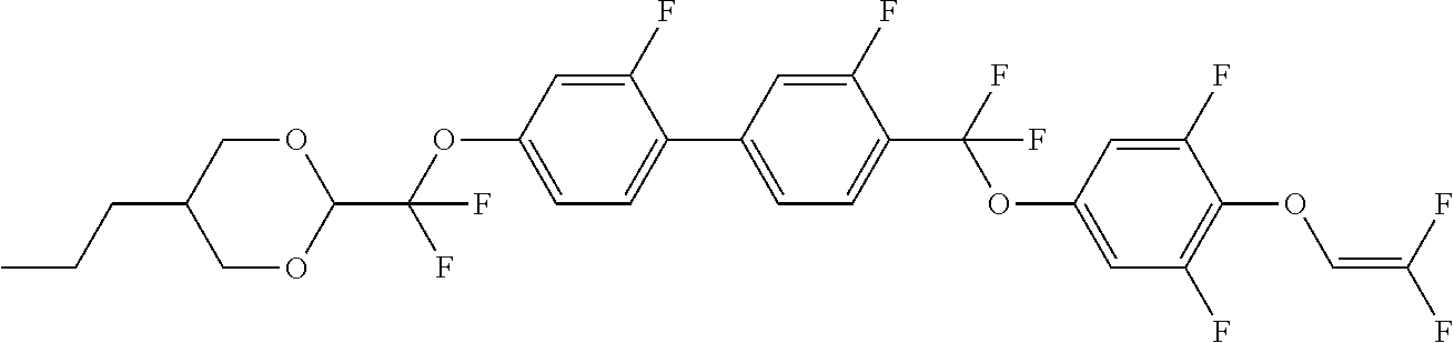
C1OC(C(OC2=CC=C(C3=CC=C(C(F)(OC4=CC(F)=C(OC=C(F)F)C(F)=C4)F)C(F)=C3)C(F)=C2)(F)F)OCC1CCC
